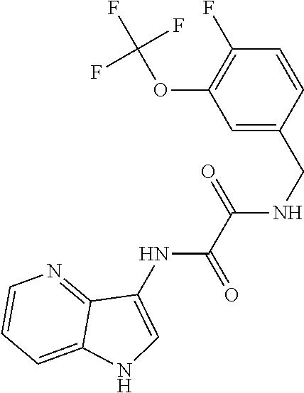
C1(OC(F)(F)F)=C(F)C=CC(CNC(=O)C(NC2=CNC3=CC=CN=C32)=O)=C1
